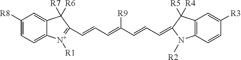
C1([R8])=CC=C2C(=C1)C([R7])([R6])C(C=CC=C(C=CC=C1C([R5])([R4])C3=C(N1[R2])C=CC([R3])=C3)[R9])=[N+]2[R1]
